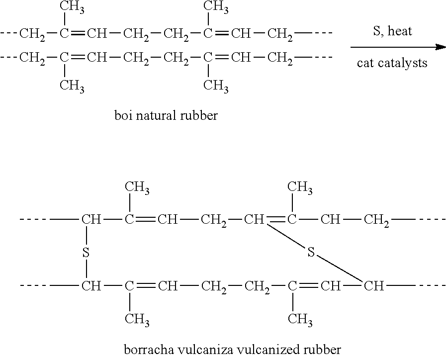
C1(CC)C(C)=CCC(=C(C)CCCC)SC(CC)C=C(C)CCC=C(C)C(CC)S1.CCC(C)=CCCC(C)=CCCC.CCC(C)=CCCC(C)=CCCC
